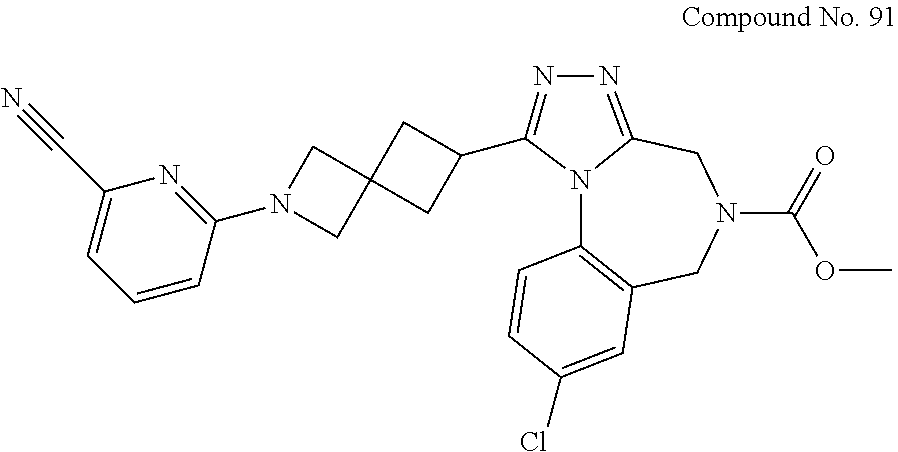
N12C3=C(CN(C(=O)OC)CC1=NN=C2C1CC2(CN(C4=NC(C#N)=CC=C4)C2)C1)C=C(Cl)C=C3
